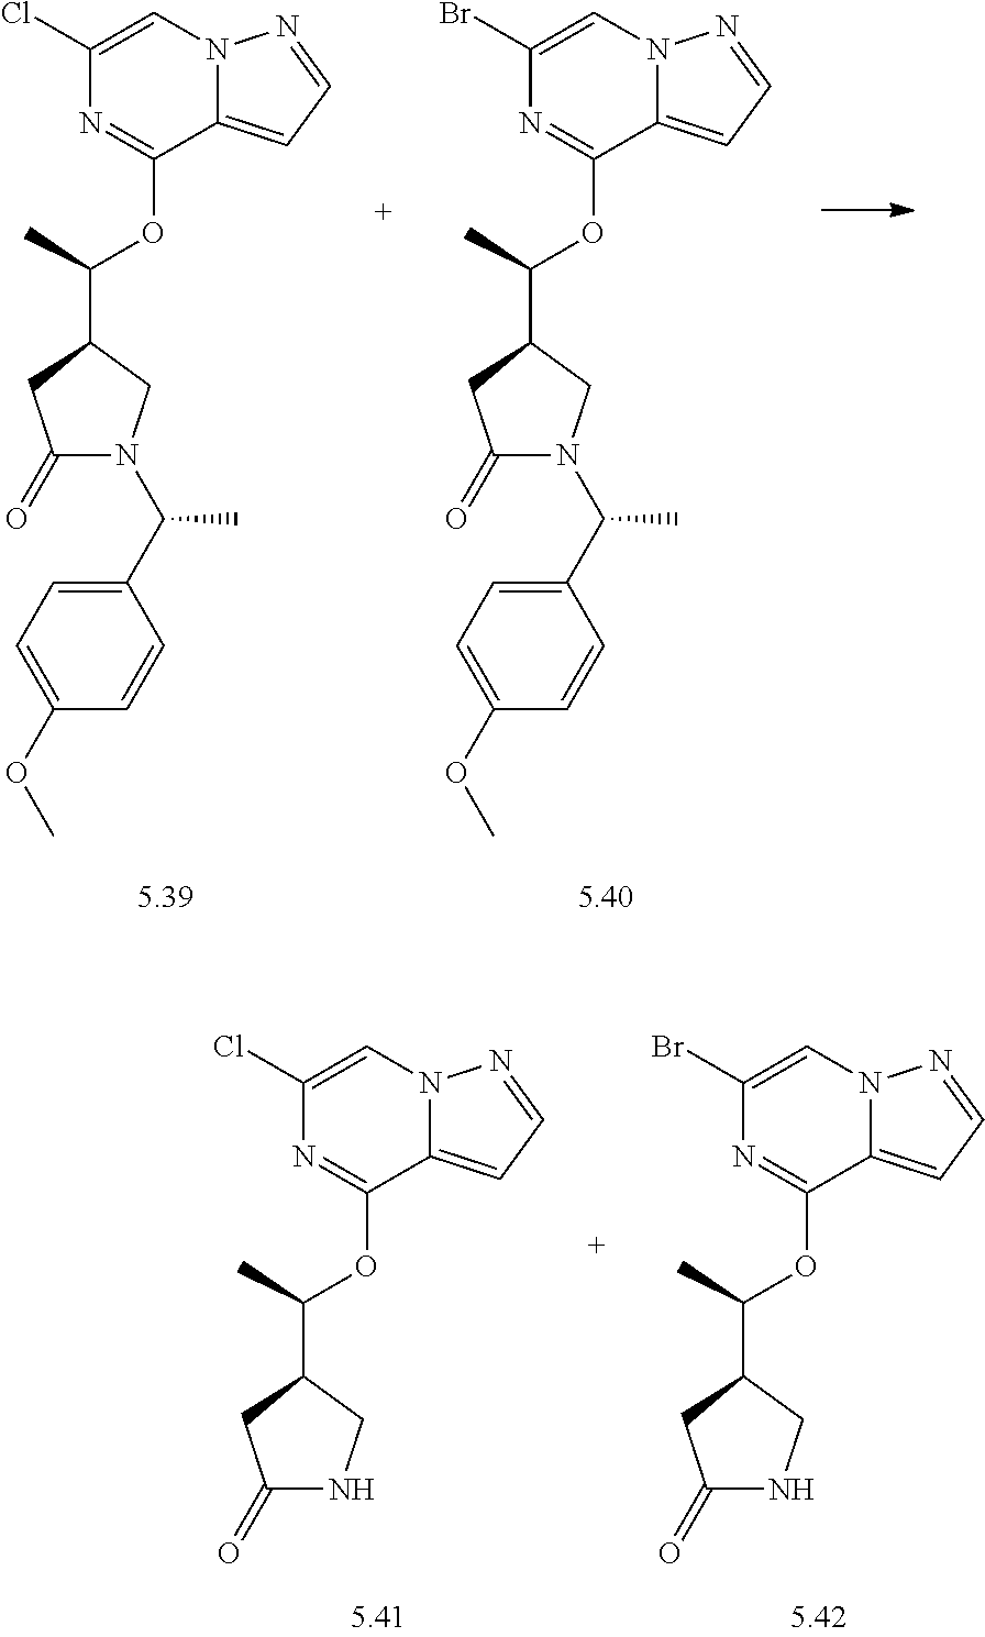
C1(Cl)=CN2C(=CC=N2)C(OC(C2CC(=O)N(C(C3=CC=C(OC)C=C3)C)C2)C)=N1.C1(Br)=CN2C(=CC=N2)C(OC(C2CC(=O)N(C(C3=CC=C(OC)C=C3)C)C2)C)=N1.C1(Cl)=CN2C(=CC=N2)C(OC(C2CC(=O)NC2)C)=N1.C1(Br)=CN2C(=CC=N2)C(OC(C2CC(=O)NC2)C)=N1
